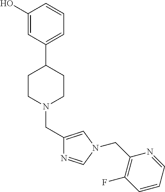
C1(O)=CC(C2CCN(CC3=CN(CC4=C(F)C=CC=N4)C=N3)CC2)=CC=C1
